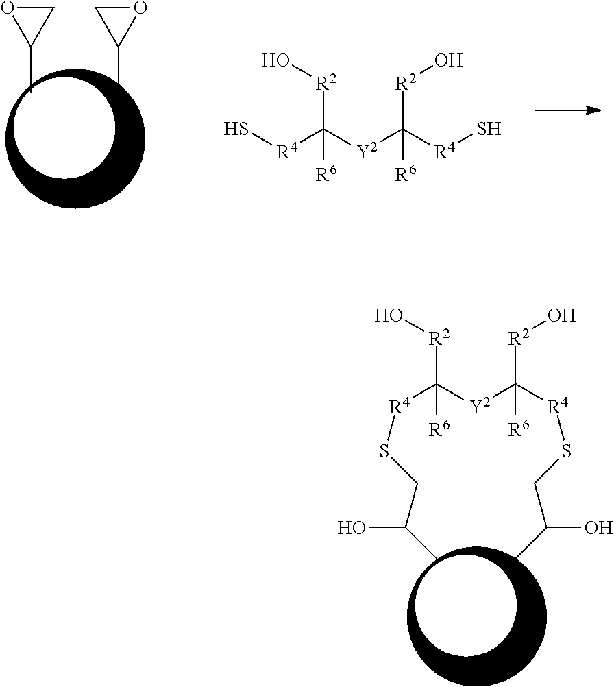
C1(C)CO1.C1(C)OC1.S[R4]C([Y2]C([R4]S)([R2]O)[R6])([R2]O)[R6].[R2](C([R4]SCC(C)O)([Y2]C([R4]SCC(C)O)([R2]O)[R6])[R6])O
